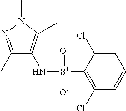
C1(C)=NN(C)C(C)=C1N[S+](C1=C(Cl)C=CC=C1Cl)(=O)[O-]
